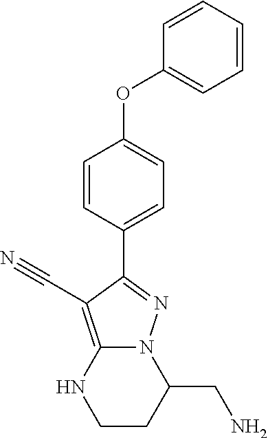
C12=C(C#N)C(C3=CC=C(OC4=CC=CC=C4)C=C3)=NN1C(CN)CCN2
